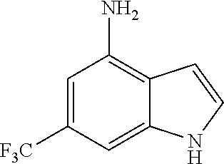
C1=C([F3C])C=C2C(=C1N)C=CN2
